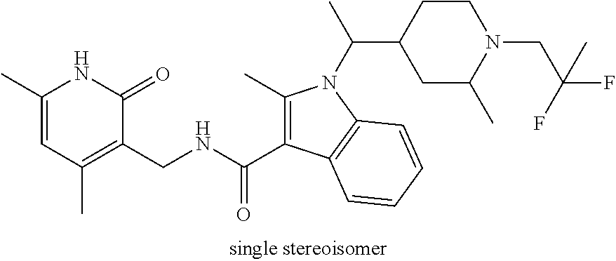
C1(C)=CC(C)=C(CNC(C2=C(C)N(C(C)C3CCN(CC(C)(F)F)C(C)C3)C3=C2C=CC=C3)=O)C(=O)N1
